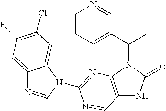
C12=C(N(C(C3=CC=CN=C3)C)C(=O)N1)N=C(N1C=NC3=CC(F)=C(Cl)C=C31)N=C2
